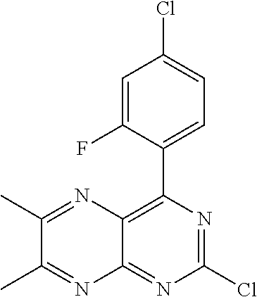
C12=C(C3=CC=C(Cl)C=C3F)N=C(Cl)N=C1N=C(C)C(C)=N2
